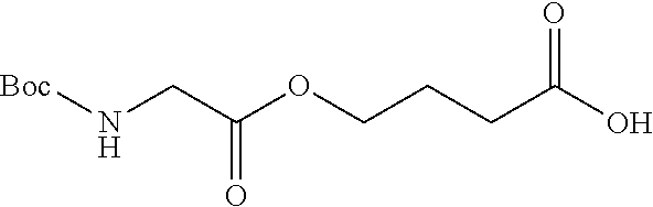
[Boc]NCC(OCCCC(O)=O)=O
